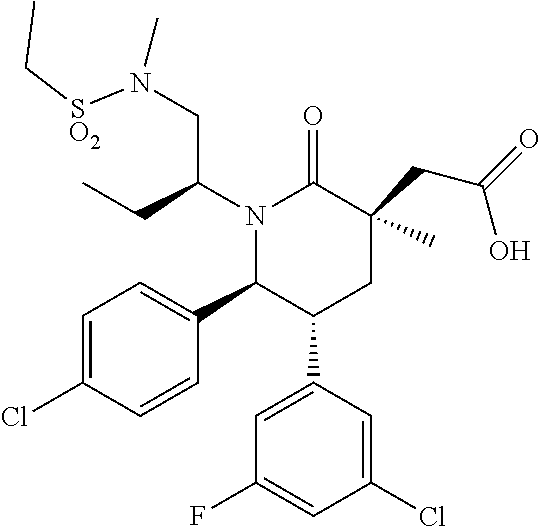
N1(C(CC)CN(C)SCC)C(C2=CC=C(Cl)C=C2)C(C2=CC(F)=CC(Cl)=C2)CC(CC(=O)O)(C)C1=O.[O2]
